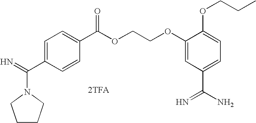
[2TFA].N1(C(=N)C2=CC=C(C(OCCOC3=CC(C(N)=N)=CC=C3OCCC)=O)C=C2)CCCC1
